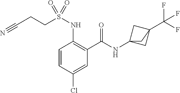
C1=CC(Cl)=CC(C(=O)NC23CC(C(F)(F)F)(C2)C3)=C1NS(CCC#N)(=O)=O
